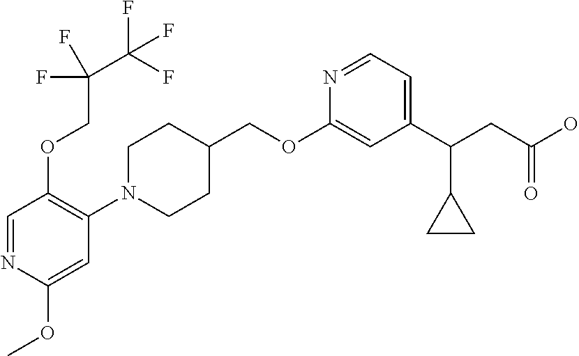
C1(OCC2CCN(C3=C(OCC(C(F)(F)F)(F)F)C=NC(OC)=C3)CC2)=CC(C(CC(O)=O)C2CC2)=CC=N1
